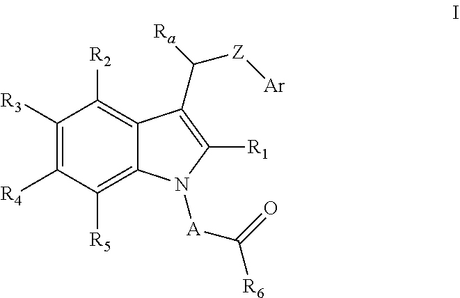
C1([R3])=C([R4])C([R5])=C2C(=C1[R2])C(C([Ra])[Z][Ar])=C([R1])N2[A]C(=O)[R6]
